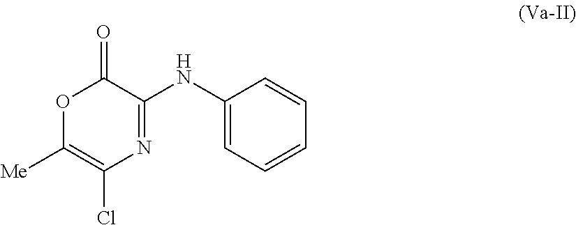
O1C([Me])=C(Cl)N=C(NC2=CC=CC=C2)C1=O
